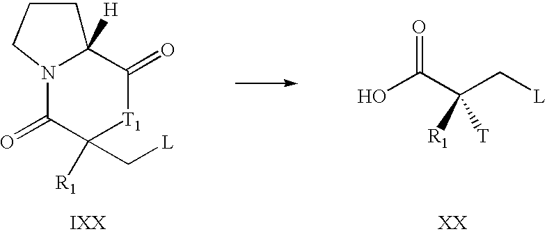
OC(C(C[L])([R1])[T])=O.N12C(=O)C([R1])(C[L])[T1]C(=O)C1([H])CCC2
